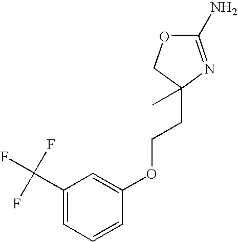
C1(C(F)(F)F)=CC=CC(OCCC2(C)N=C(N)OC2)=C1
